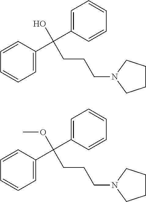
C1=CC(C(C2=CC=CC=C2)(O)CCCN2CCCC2)=CC=C1.C1=CC(C(C2=CC=CC=C2)(OC)CCCN2CCCC2)=CC=C1
